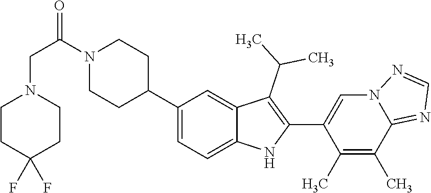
C1(C2CCN(C(CN3CCC(F)(F)CC3)=O)CC2)=CC=C2C(=C1)C(C(C)C)=C(C1=CN3C(=NC=N3)C(C)=C1C)N2
